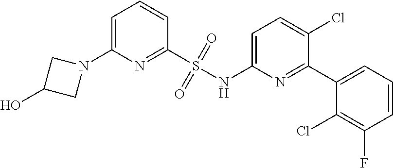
C1=C(N2CC(O)C2)N=C(S(NC2=CC=C(Cl)C(C3=CC=CC(F)=C3Cl)=N2)(=O)=O)C=C1
